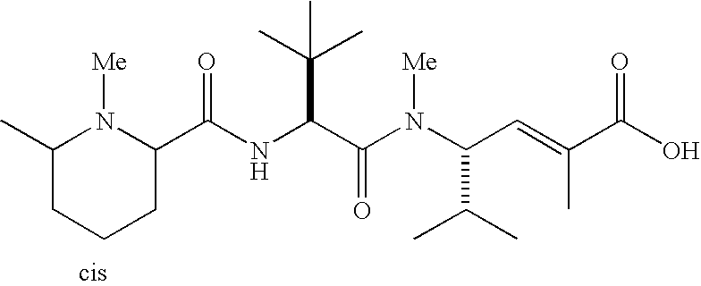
C(NC(C(N(C(C=C(C(O)=O)C)C(C)C)[Me])=O)C(C)(C)C)(=O)C1N([Me])C(C)CCC1
